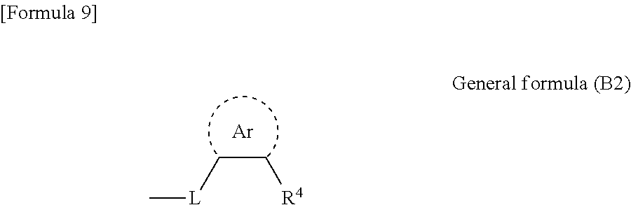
C[L]CC[R4].[Ar]
